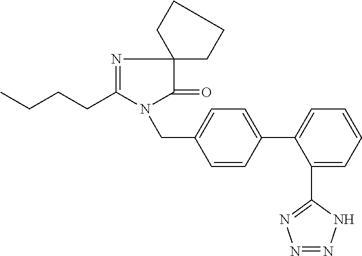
CCCCC1=NC2(C(=O)N1CC1=CC=C(C3=CC=CC=C3C3=NN=NN3)C=C1)CCCC2
